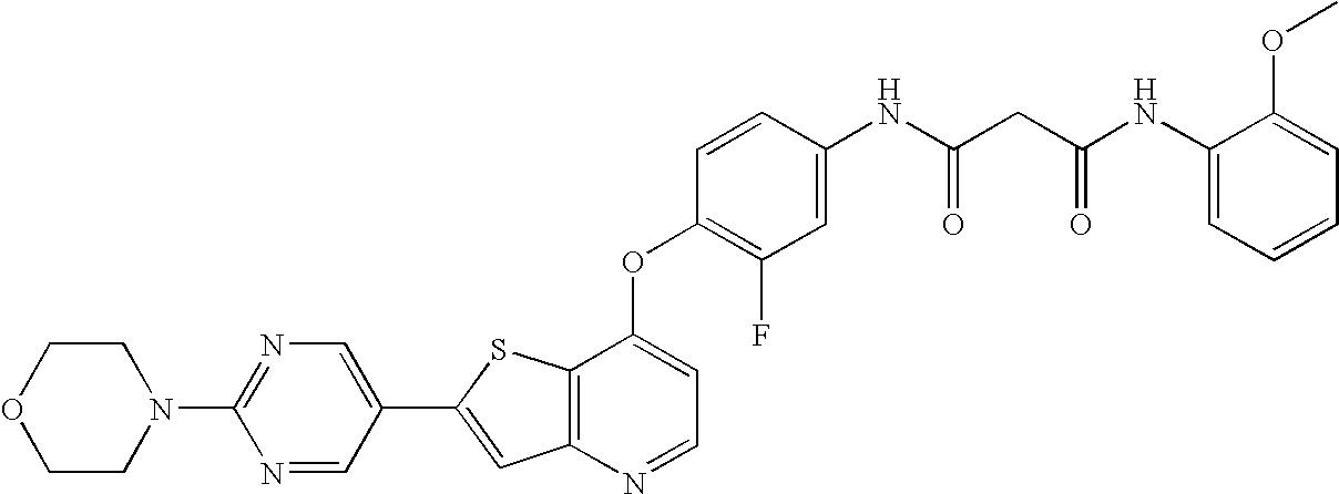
C12=C(SC(C3=CN=C(N4CCOCC4)N=C3)=C1)C(OC1=C(F)C=C(NC(CC(NC3=CC=CC=C3OC)=O)=O)C=C1)=CC=N2
